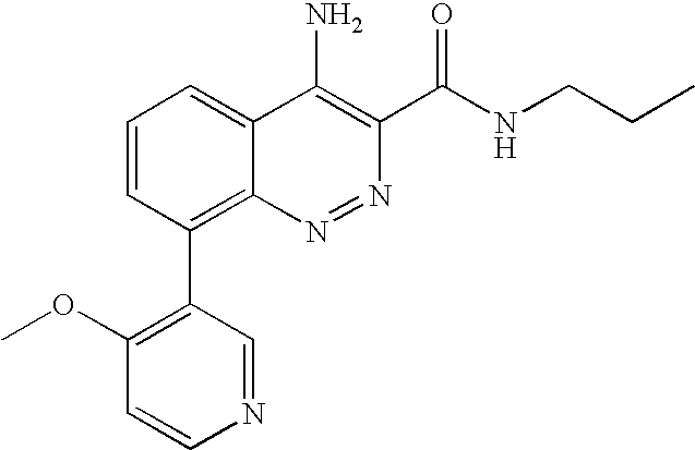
C1=CC(C2=C(OC)C=CN=C2)=C2C(=C1)C(N)=C(C(NCCC)=O)N=N2
